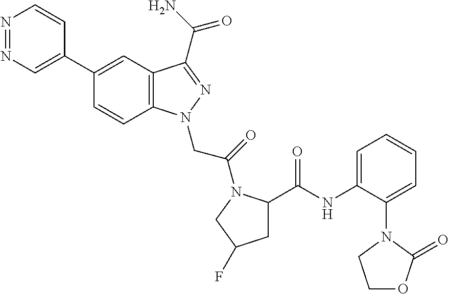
N1=NC=C(C2=CC3=C(C=C2)N(CC(=O)N2C(C(=O)NC4=CC=CC=C4N4C(=O)OCC4)CC(F)C2)N=C3C(N)=O)C=C1
